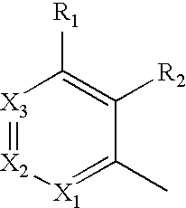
[X3]1=[X2][X1]=C(C)C([R2])=C1[R1]
